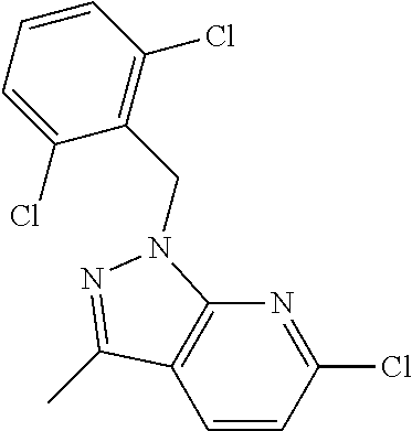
C1=CC(Cl)=NC2=C1C(C)=NN2CC1=C(Cl)C=CC=C1Cl
